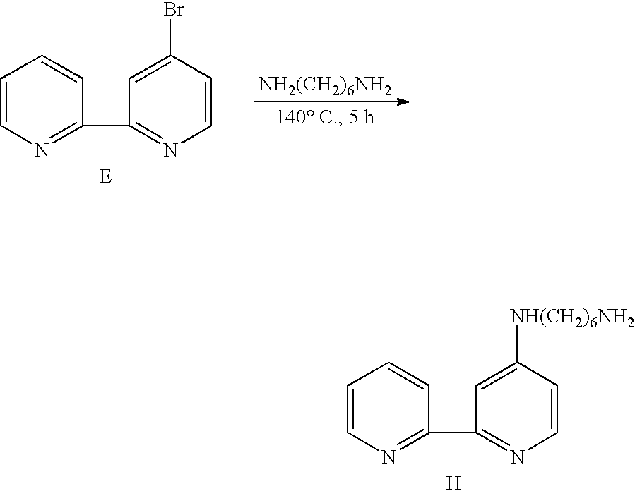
C1=CN=C(C2=NC=CC(Br)=C2)C=C1.[NH2(CH2)6NH2].C1=CN=C(C2=NC=CC([NH(CH2)6NH2])=C2)C=C1.[H]
